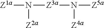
[Z1a]N([Z3a]N([Z5a])[Z4a])[Z2a]
